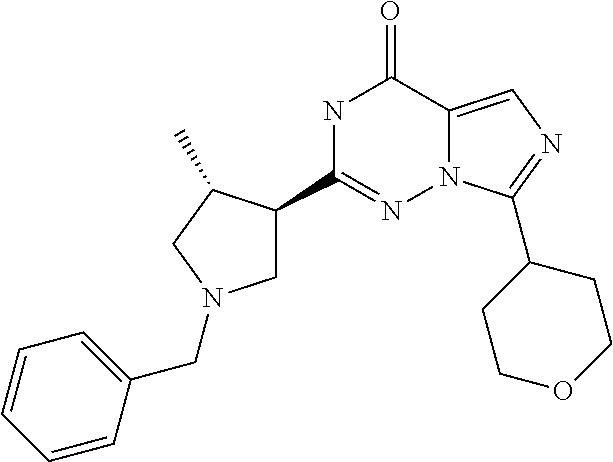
N1C(C2CN(CC3=CC=CC=C3)CC2C)=NN2C(=CN=C2C2CCOCC2)C1=O
